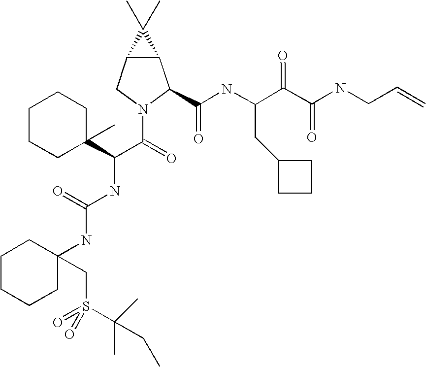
C12C(CN(C(=O)C(NC(NC3(CS(=O)(C(C)(C)CC)=O)CCCCC3)=O)C3(C)CCCCC3)C1C(NC(C(C(NCC=C)=O)=O)CC1CCC1)=O)C2(C)C
